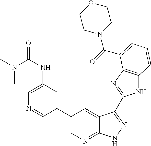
C1(C2=CN=C3C(=C2)C(C2=NC4=C(N2)C=CC=C4C(=O)N2CCOCC2)=NN3)=CC(NC(=O)N(C)C)=CN=C1
